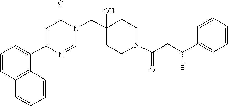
C1=NC(C2=CC=CC3=C2C=CC=C3)=CC(=O)N1CC1(O)CCN(C(=O)CC(C2=CC=CC=C2)C)CC1
